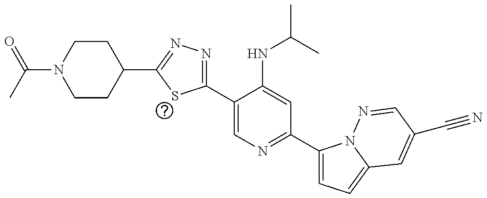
O=C(N1CCC(C2=NN=C(C3=CN=C(C4=CC=C5N4N=CC(C#N)=C5)C=C3NC(C)C)S2)CC1)C
